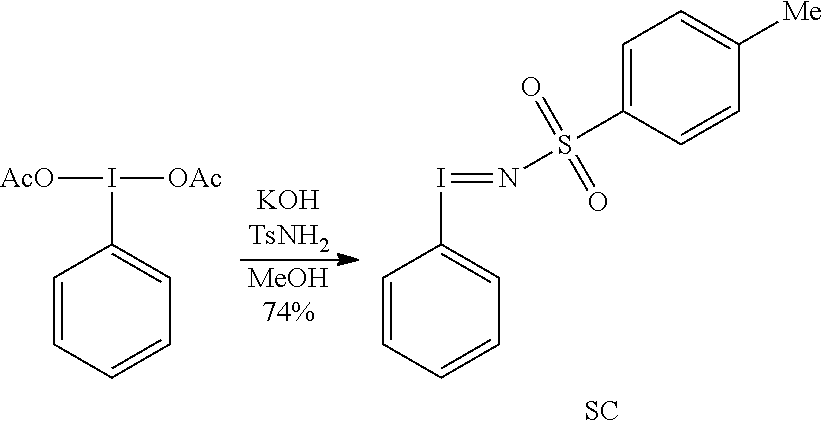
C1=CC=CC=C1I([AcO])[OAc].[MeOH74%].C1=CC=CC=C1I=NS(=O)(=O)C1=CC=C([Me])C=C1.[SC]
